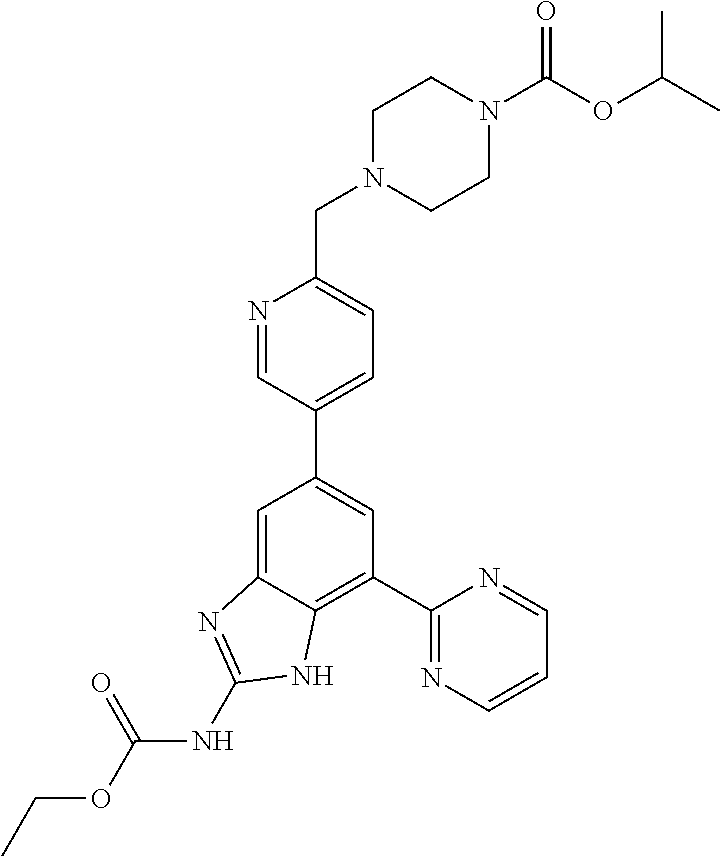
C1(C2=NC=CC=N2)=C2C(=CC(C3=CC=C(CN4CCN(C(OC(C)C)=O)CC4)N=C3)=C1)N=C(NC(OCC)=O)N2
